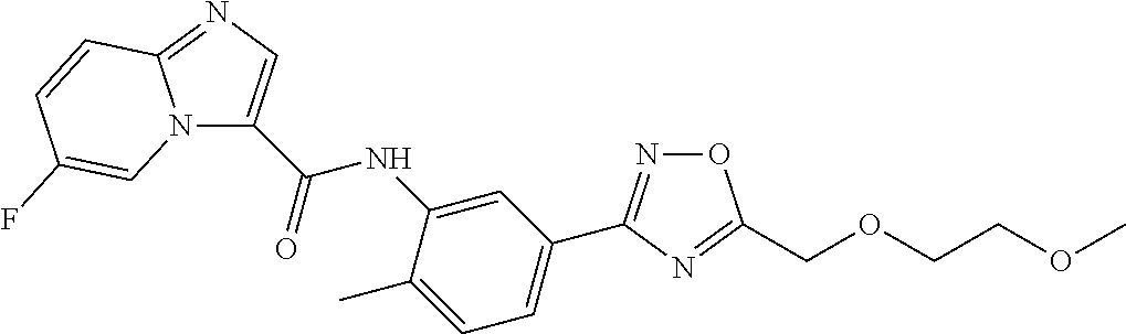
N12C(C(NC3=CC(C4=NOC(COCCOC)=N4)=CC=C3C)=O)=CN=C1C=CC(F)=C2
